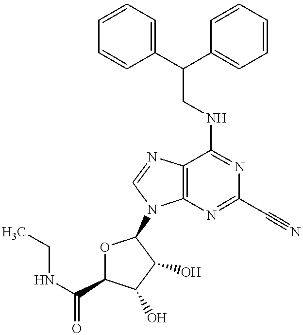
C12=C(N=CN1C1OC(C(NCC)=O)C(O)C1O)C(NCC(C1=CC=CC=C1)C1=CC=CC=C1)=NC(C#N)=N2
